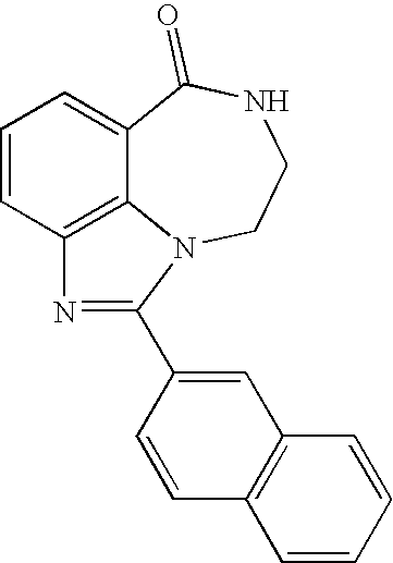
C1=CC2=C3C(=C1)C(=O)NCCN3C(C1=CC3=C(C=C1)C=CC=C3)=N2
